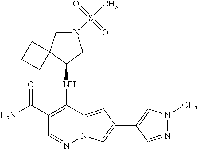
C1(C(N)=O)=C(NC2CN(S(C)(=O)=O)CC23CCC3)C2=CC(C3=CN(C)N=C3)=CN2N=C1
